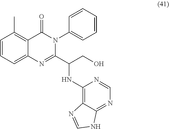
C1=CC=C2C(=C1C)C(=O)N(C1=CC=CC=C1)C(C(CO)NC1=C3C(=NC=N1)NC=N3)=N2
